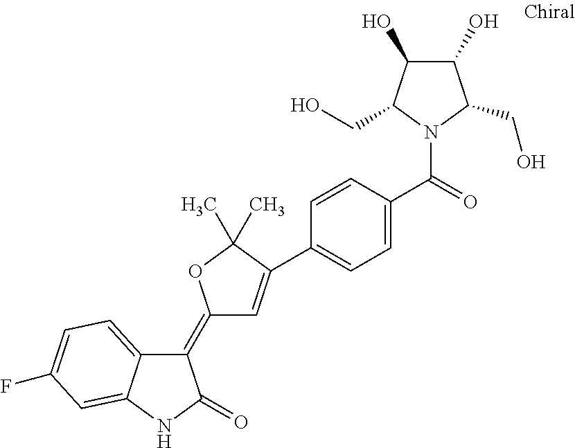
C1(=C2C=C(C3=CC=C(C(=O)N4C(CO)C(O)C(O)C4CO)C=C3)C(C)(C)O2)C2=CC=C(F)C=C2NC1=O
